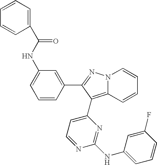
C1=C(NC(C2=CC=CC=C2)=O)C=C(C2=NN3C(=C2C2=CC=NC(NC4=CC=CC(F)=C4)=N2)C=CC=C3)C=C1
